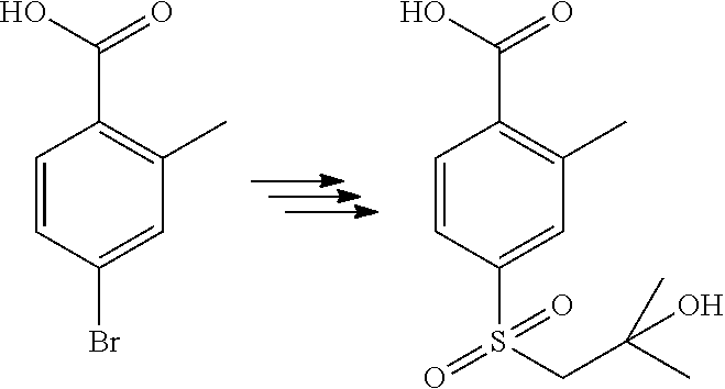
C1=CC(Br)=CC(C)=C1C(O)=O.C1=CC(S(CC(C)(C)O)(=O)=O)=CC(C)=C1C(O)=O
